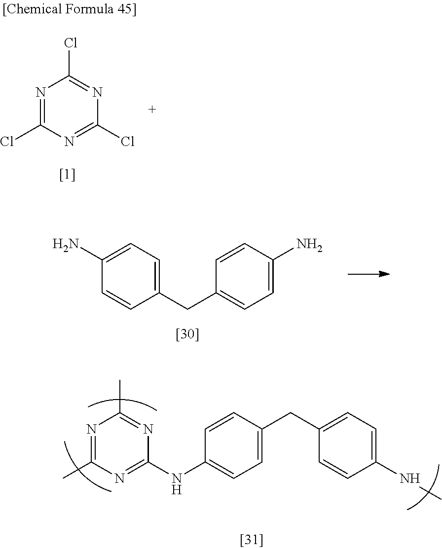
N1=C(Cl)N=C(Cl)N=C1Cl.C1(N)=CC=C(CC2=CC=C(N)C=C2)C=C1.C1(NC2=NC(C)=NC(C)=N2)=CC=C(CC2=CC=C(NC)C=C2)C=C1
